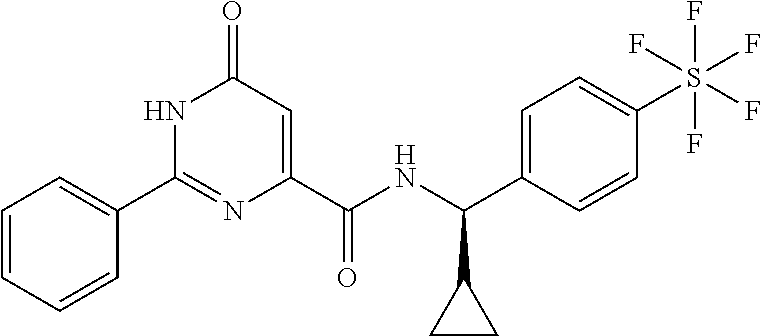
C1=CC=CC(C2=NC(C(=O)NC(C3CC3)C3=CC=C(S(F)(F)(F)(F)F)C=C3)=CC(=O)N2)=C1
